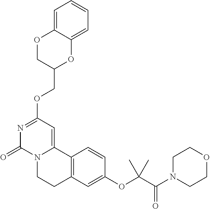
N1=C(OCC2OC3=CC=CC=C3OC2)C=C2N(C1=O)CCC1=C2C=CC(OC(C(=O)N2CCOCC2)(C)C)=C1
